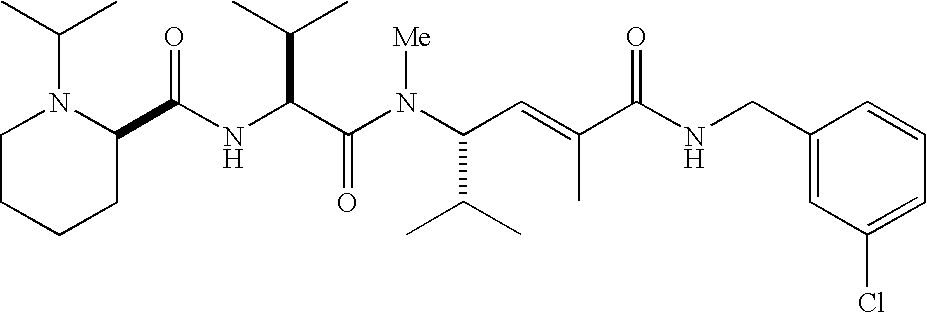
N(C(C(N(C(C(C)C)C=C(C)C(NCC1=CC(Cl)=CC=C1)=O)[Me])=O)C(C)C)C(C1N(C(C)C)CCCC1)=O
